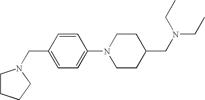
C1=C(CN2CCCC2)C=CC(N2CCC(CN(CC)CC)CC2)=C1
